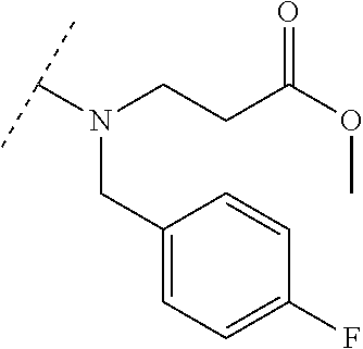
C(CC(OC)=O)N(C(C)C)CC1=CC=C(F)C=C1
